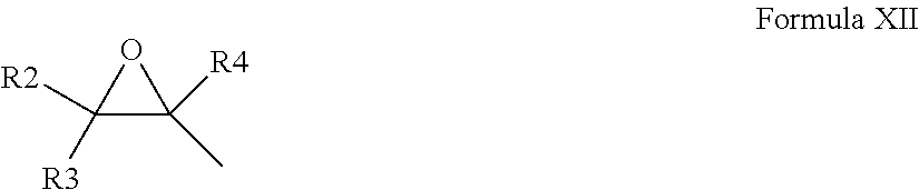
C1([R2])([R3])C([R4])(C)O1
